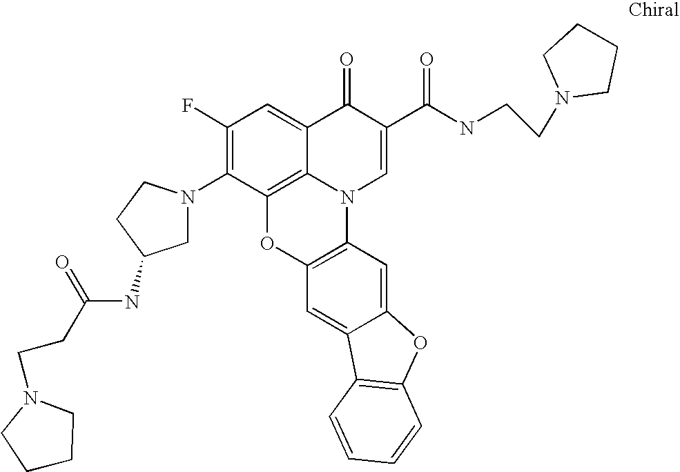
C1(F)=C(N2CC(NC(CCN3CCCC3)=O)CC2)C2=C3C(=C1)C(=O)C(C(NCCN1CCCC1)=O)=CN3C1=C(O2)C=C2C(=C1)OC1=C2C=CC=C1
